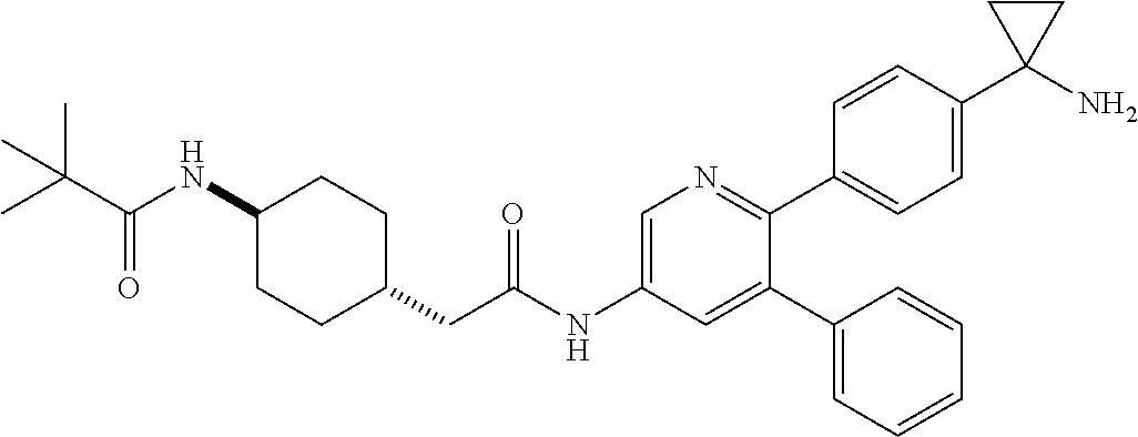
C1(NC(C(C)(C)C)=O)CCC(CC(NC2=CN=C(C3=CC=C(C4(N)CC4)C=C3)C(C3=CC=CC=C3)=C2)=O)CC1
